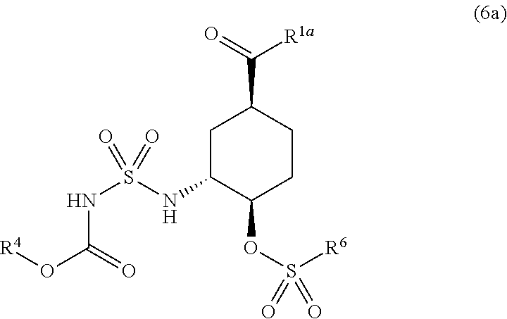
C1C(NS(NC(O[R4])=O)(=O)=O)C(OS([R6])(=O)=O)CCC1C(=O)[R1a]
